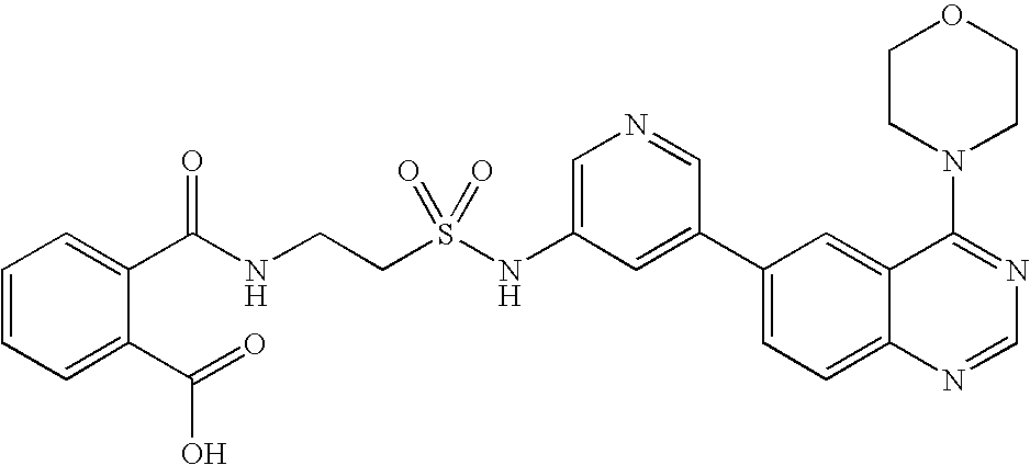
C(S(NC1=CN=CC(C2=CC=C3C(=C2)C(N2CCOCC2)=NC=N3)=C1)(=O)=O)CNC(C1=CC=CC=C1C(=O)O)=O
